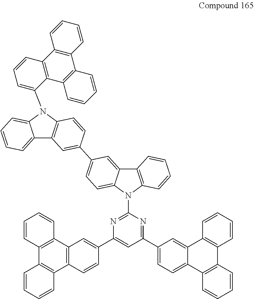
C12=CC=CC=C1N(C1=CC=CC3=C1C1=C(C4=C3C=CC=C4)C=CC=C1)C1=C2C=C(C2=CC=C3C(=C2)C2=C(N3C3=NC(C4=CC5=C(C=C4)C4=C(C6=C5C=CC=C6)C=CC=C4)=CC(C4=CC=C5C(=C4)C4=C(C6=C5C=CC=C6)C=CC=C4)=N3)C=CC=C2)C=C1
